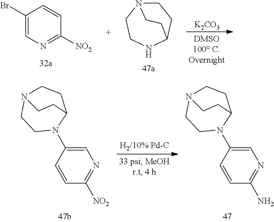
C1(Br)=CN=C([NO2])C=C1.C1N2CCNC(C1)CC2.[K2CO3].C1=C(N2C3CCN(CC2)CC3)C=CC([NO2])=N1.C1=C(N2C3CCN(CC2)CC3)C=CC(N)=N1
